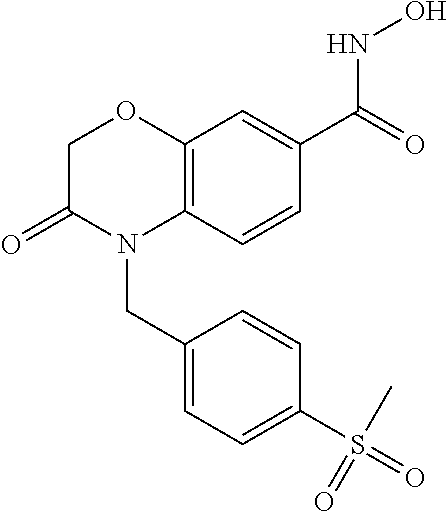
C1C(=O)N(CC2=CC=C(S(=O)(C)=O)C=C2)C2=C(O1)C=C(C(=O)NO)C=C2
